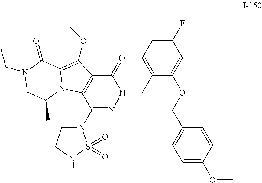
C(N1C(=O)C2=C(C(N3CCNS3(=O)=O)=N1)N1C(=C2OC)C(=O)N(CC)CC1C)C1=CC=C(F)C=C1OCC1=CC=C(OC)C=C1
